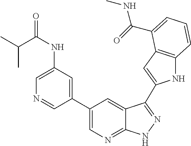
C1(C2=CN=C3C(=C2)C(C2=CC4=C(N2)C=CC=C4C(=O)NC)=NN3)=CC(NC(=O)C(C)C)=CN=C1
